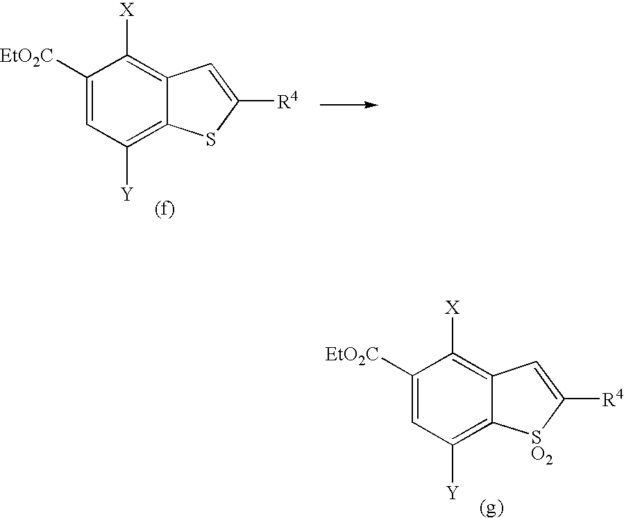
C1([EtO2C])=CC([Y])=C2C(=C1[X])C=C([R4])S2.C1([EtO2C])=CC([Y])=C2C(=C1[X])C=C([R4])[SO2]2
